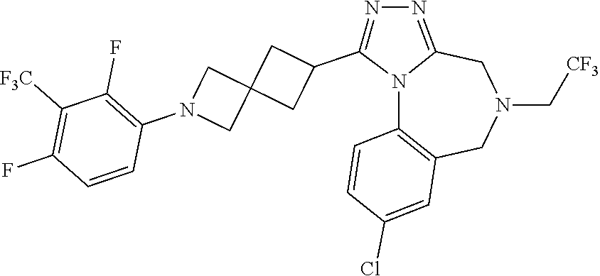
N12C3=C(CN(C[CF3])CC1=NN=C2C1CC2(C1)CN(C1=C(F)C([F3C])=C(F)C=C1)C2)C=C(Cl)C=C3
